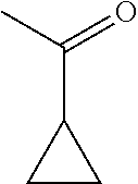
CC(=O)C1CC1
